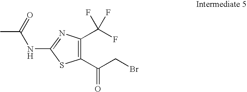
CC(=O)NC1=NC(C(F)(F)F)=C(C(CBr)=O)S1
